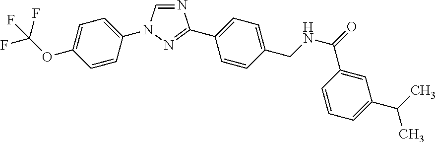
N1=CN(C2=CC=C(OC(F)(F)F)C=C2)N=C1C1=CC=C(CNC(=O)C2=CC(C(C)C)=CC=C2)C=C1
